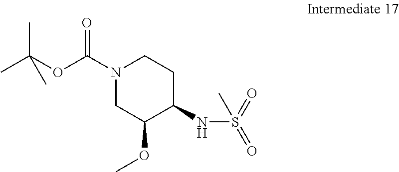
N1(C(OC(C)(C)C)=O)CC(OC)C(NS(=O)(=O)C)CC1
